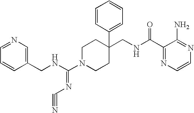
C1(CNC(C2=NC=CN=C2N)=O)(C2=CC=CC=C2)CCN(C(NCC2=CN=CC=C2)=NC#N)CC1
